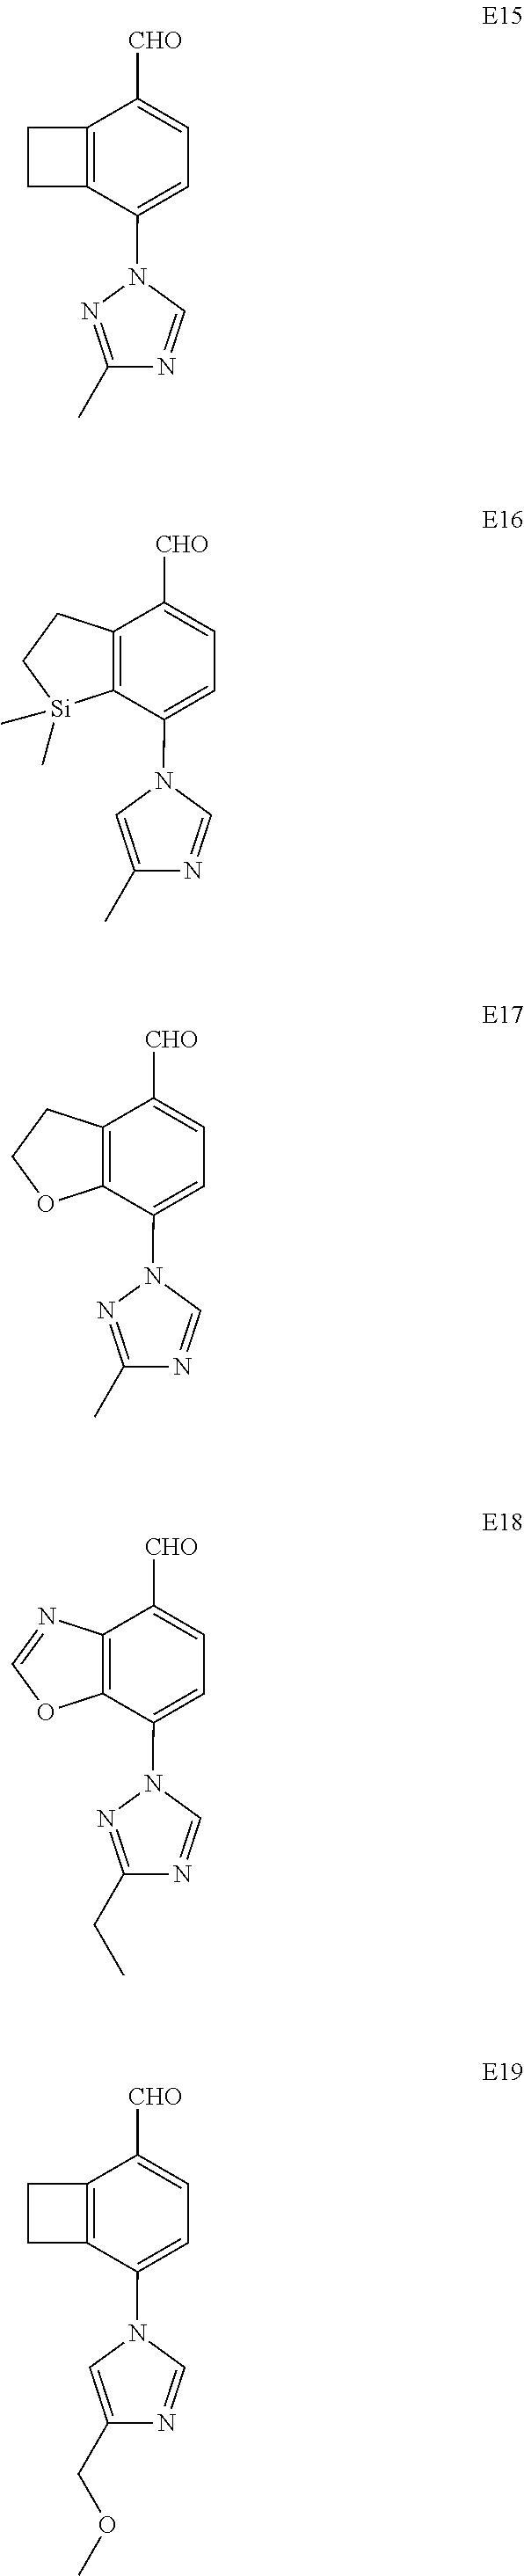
C12=C(C(N3C=NC(C)=N3)=CC=C1[CHO])CC2.C12=C(C(N3C=NC(C)=C3)=CC=C1[CHO])[Si](C)(C)CC2.C12=C(C(N3C=NC(C)=N3)=CC=C1[CHO])OCC2.C12=C(C(N3C=NC(CC)=N3)=CC=C1[CHO])OC=N2.C12=C(C(N3C=NC(COC)=C3)=CC=C1[CHO])CC2
